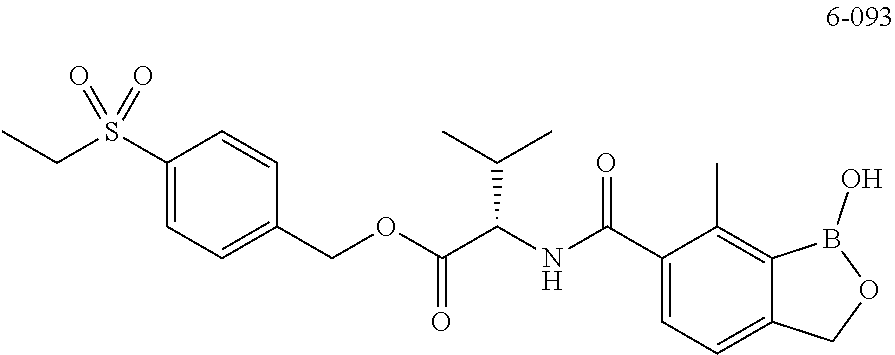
C1(S(CC)(=O)=O)=CC=C(COC(C(NC(C2=CC=C3C(=C2C)B(O)OC3)=O)C(C)C)=O)C=C1
